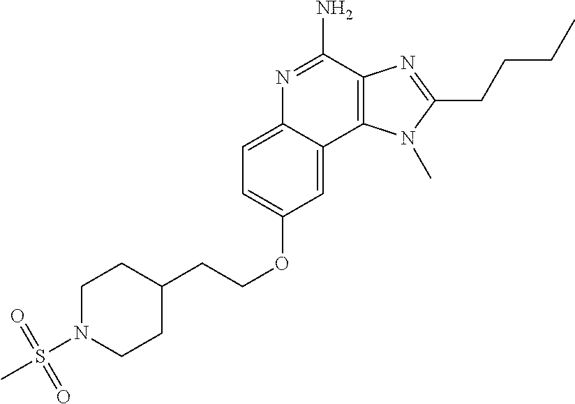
C1N(S(C)(=O)=O)CCC(CCOC2=CC=C3C(=C2)C2=C(C(N)=N3)N=C(CCCC)N2C)C1
